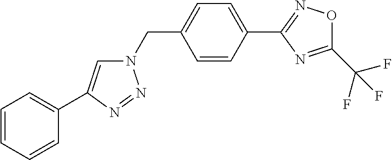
N1(CC2=CC=C(C3=NOC(C(F)(F)F)=N3)C=C2)C=C(C2=CC=CC=C2)N=N1
